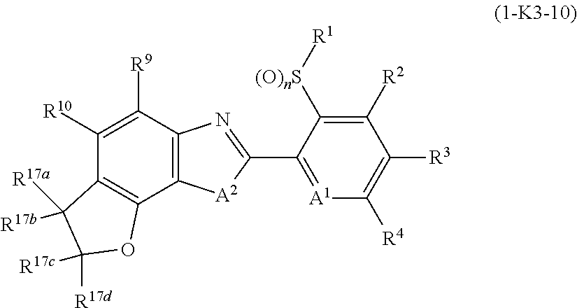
C12=C(C([R9])=C([R10])C3=C1OC([R17d])([R17c])C3([R17b])[R17a])N=C(C1=[A1]C([R4])=C([R3])C([R2])=C1[(O)nS][R1])[A2]2
